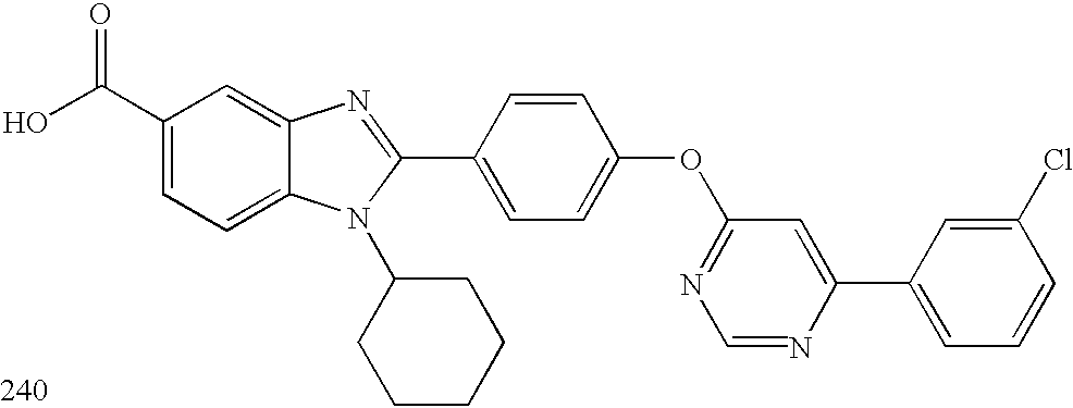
OC(C1=CC=C2C(=C1)N=C(C1=CC=C(OC3=NC=NC(C4=CC=CC(Cl)=C4)=C3)C=C1)N2C1CCCCC1)=O
